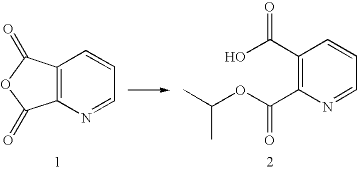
C12=C(N=CC=C1)C(=O)OC2=O.C1(C(O)=O)=C(C(OC(C)C)=O)N=CC=C1
